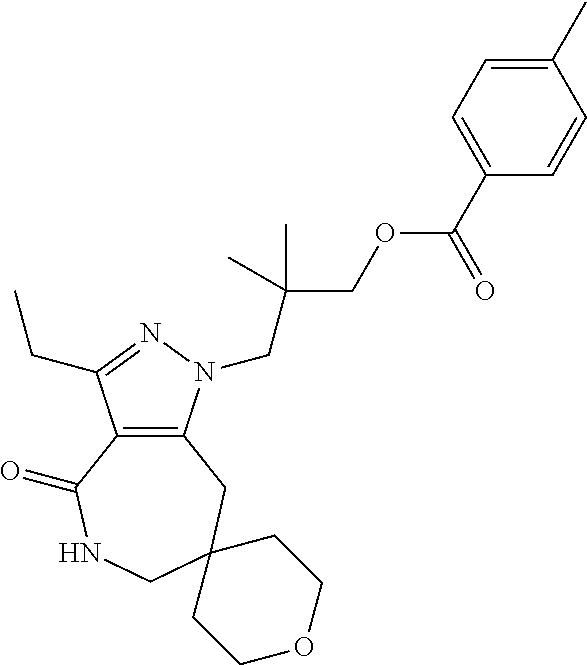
C12=C(N(CC(COC(C3=CC=C(C)C=C3)=O)(C)C)N=C1CC)CC1(CNC2=O)CCOCC1
